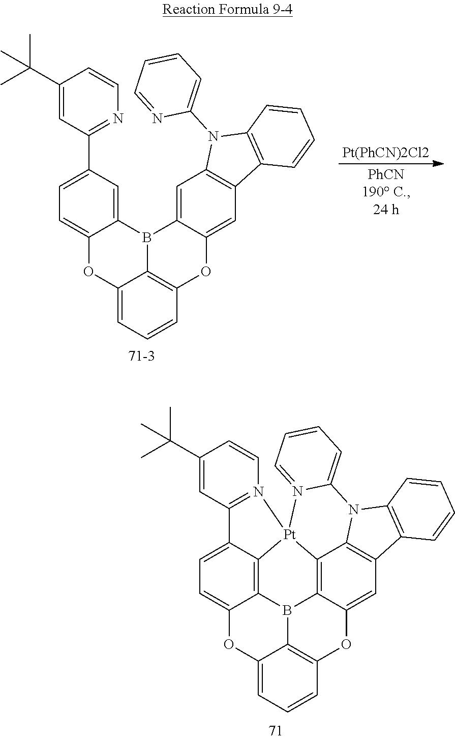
C12=CC=CC3=C1B(C1=CC(C4=NC=CC(C(C)(C)C)=C4)=CC=C1O2)C1=CC2=C(C=C1O3)C1=C(N2C2=CC=CC=N2)C=CC=C1.C12=CC=CC3=C1B1C4=C5C(=CC=C4O2)C2=N(C=CC(C(C)(C)C)=C2)[Pt]52C4=C1C(=CC1=C4N(C4=C1C=CC=C4)C1=CC=CC=N12)O3
